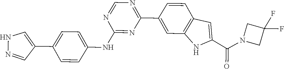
C1(F)(F)CN(C(C2=CC3=C(N2)C=C(C2=NC=NC(NC4=CC=C(C5=CNN=C5)C=C4)=N2)C=C3)=O)C1
